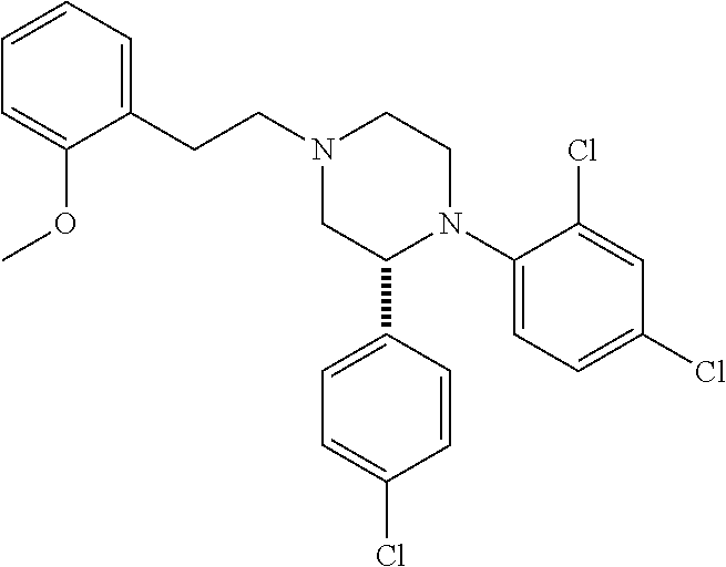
C1(C2N(C3=CC=C(Cl)C=C3Cl)CCN(CCC3=CC=CC=C3OC)C2)=CC=C(Cl)C=C1
